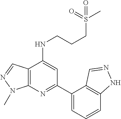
C12=C(N=C(C3=CC=CC4=C3C=NN4)C=C1NCCCS(C)(=O)=O)N(C)N=C2
